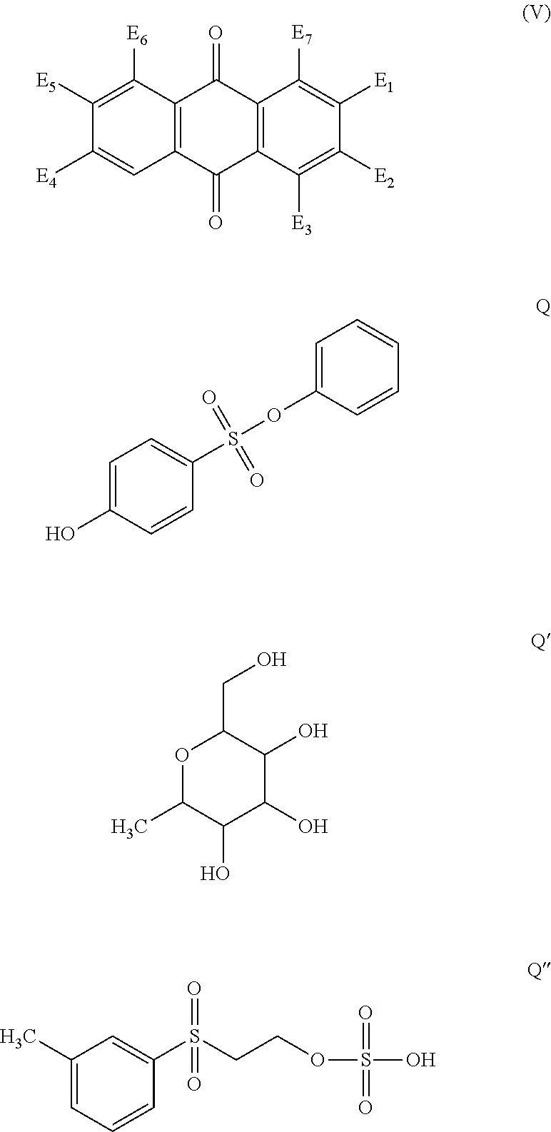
C12=C(C([E3])=C([E2])C([E1])=C1[E7])C(=O)C1=C(C2=O)C([E6])=C([E5])C([E4])=C1.C1=C(O)C=CC(S(OC2=CC=CC=C2)(=O)=O)=C1.O1C(C)C(O)C(O)C(O)C1CO.C1(C)=CC=CC(S(CCOS(O)(=O)=O)(=O)=O)=C1
